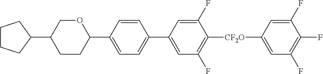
C1CCC(C2COC(C3=CC=C(C4=CC(F)=C([CF2O]C5=CC(F)=C(F)C(F)=C5)C(F)=C4)C=C3)CC2)C1
